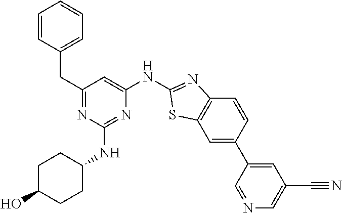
C1=C(C2=CC(C#N)=CN=C2)C=CC2=C1SC(NC1=CC(CC3=CC=CC=C3)=NC(NC3CCC(O)CC3)=N1)=N2
